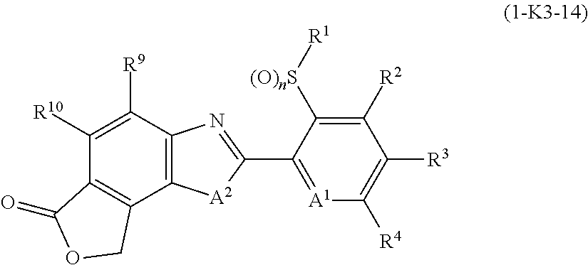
C1([R10])=C([R9])C2=C(C3=C1C(=O)OC3)[A2]C(C1=[A1]C([R4])=C([R3])C([R2])=C1[(O)nS][R1])=N2
